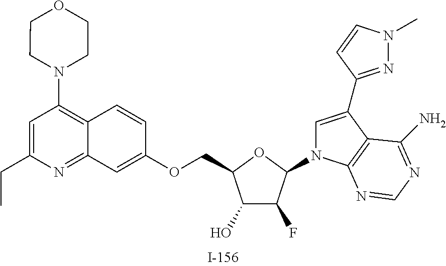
C1(O)C(F)C(N2C=C(C3=NN(C)C=C3)C3=C2N=CN=C3N)OC1COC1=CC2=NC(CC)=CC(N3CCOCC3)=C2C=C1
